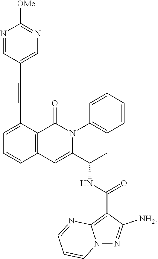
C1=C(C#CC2=CN=C([OMe])N=C2)C2=C(C=C1)C=C(C(C)NC(=O)C1=C3N(N=C1N)C=CC=N3)N(C1=CC=CC=C1)C2=O
